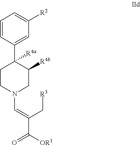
C1=CC(C2([R4a])CCN(C=C(C(=O)[OR1])C[R3])CC2[R4b])=CC([R2])=C1
